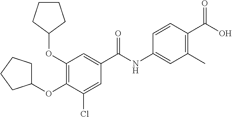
C1(OC2CCCC2)=C(OC2CCCC2)C(Cl)=CC(C(NC2=CC(C)=C(C(O)=O)C=C2)=O)=C1
